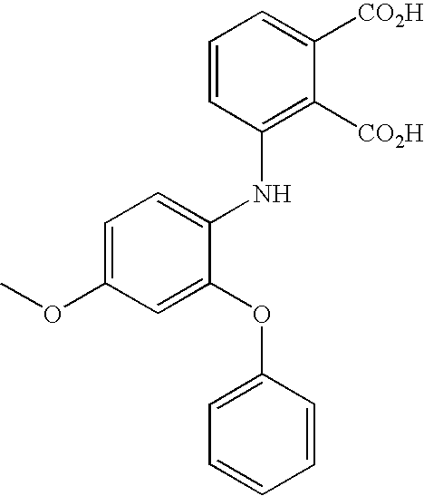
C1=C(OC)C=C(OC2=CC=CC=C2)C(NC2=C([CO2H])C([CO2H])=CC=C2)=C1
